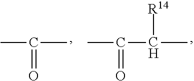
CC(C)=O.CC([CH](C)[R14])=O
